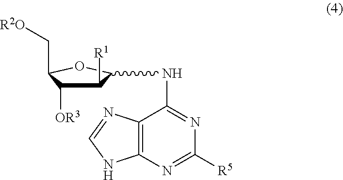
C1([R1])C([OR3])C(C[R2O])OC1NC1=NC([R5])=NC2=C1N=CN2
